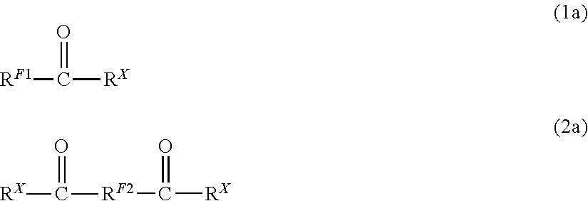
[RF1]C([RX])=O.[RF2](C([RX])=O)C([RX])=O
